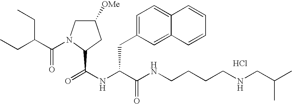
Cl.N(C(C(NCCCCNCC(C)C)=O)CC1=CC=C2C(=C1)C=CC=C2)C(=O)C1N(C(=O)C(CC)CC)CC([OMe])C1
